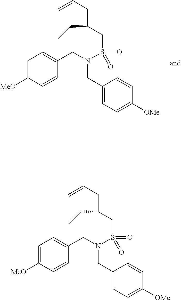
C1=C([MeO])C=CC(CN(S(=O)(=O)CC(CC=C)CC)CC2=CC=C([OMe])C=C2)=C1.C1=C([MeO])C=CC(CN(S(=O)(=O)CC(CC=C)CC)CC2=CC=C([OMe])C=C2)=C1
